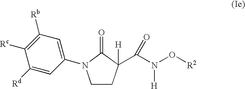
C1([Rc])=C([Rb])C=C(N2CCC([H])(C(N(O[R2])[H])=O)C2=O)C=C1[Rd]
